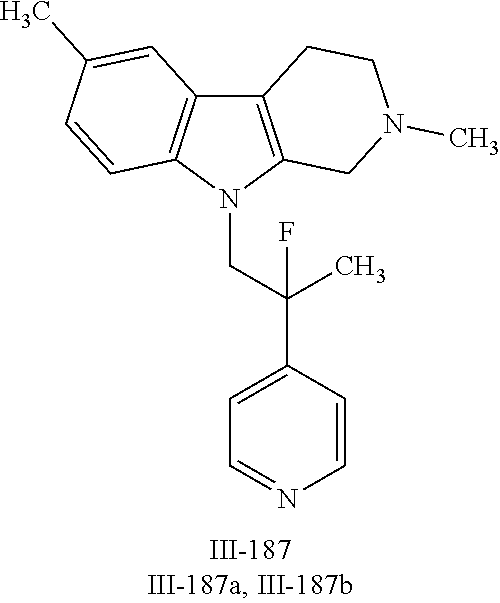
N1(CC(C2=CC=NC=C2)(C)F)C2=C(C3=C1C=CC(C)=C3)CCN(C)C2
